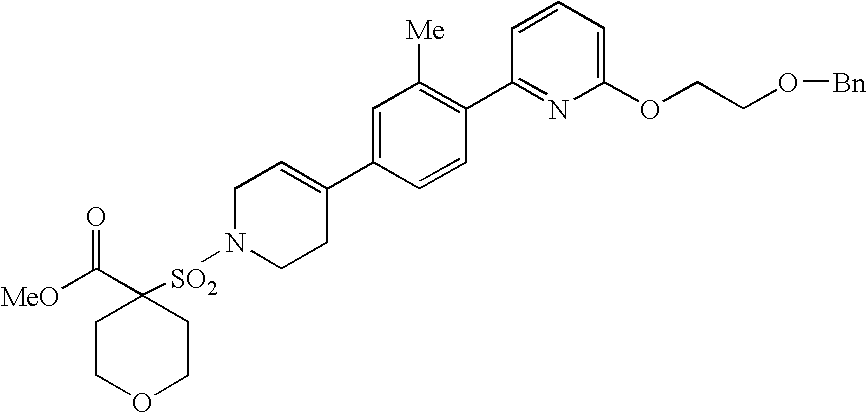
[MeO]C(C1([SO2]N2CCC(C3=CC([Me])=C(C4=NC(OCCO[Bn])=CC=C4)C=C3)=CC2)CCOCC1)=O
